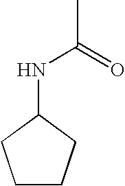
C1CCC(NC(C)=O)C1
